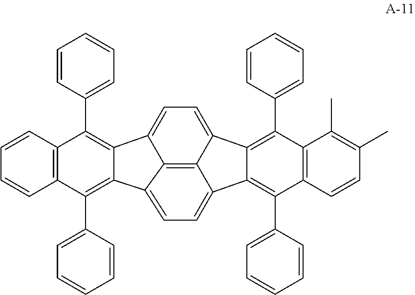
C12=C(C3=CC=CC=C3)C3=C(C(C4=CC=CC=C4)=C1C1=CC=C4C5=C(C6=CC=CC=C6)C6=C(C(C7=CC=CC=C7)=C5C5=CC=C2C1=C54)C(C)=C(C)C=C6)C=CC=C3
